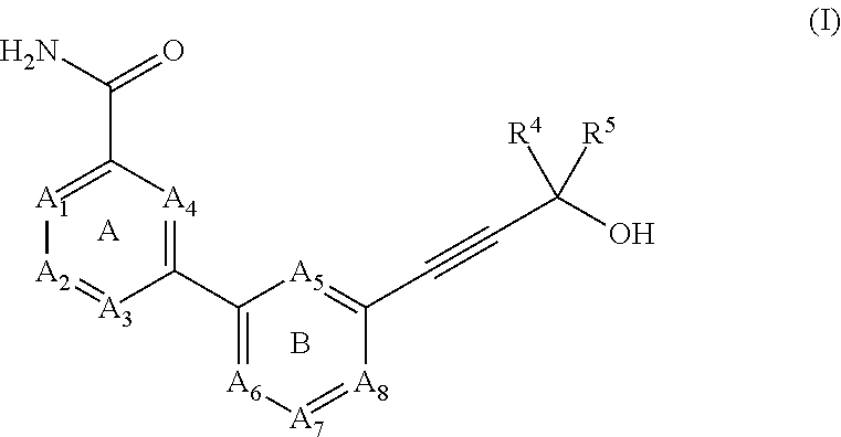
[A].C(=O)(N)C1=[A1][A2]=[A3]C(C2=[A6][A7]=[A8]C(C#CC(O)([R4])[R5])=[A5]2)=[A4]1.B
